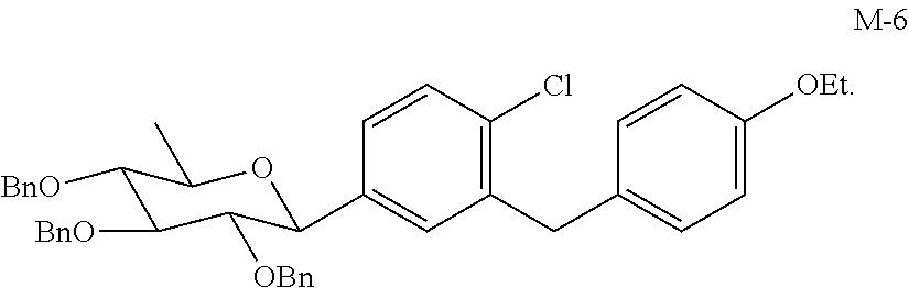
C1=CC(C2C([OBn])C([BnO])C([BnO])C(C)O2)=CC(CC2=CC=C([OEt])C=C2)=C1Cl
